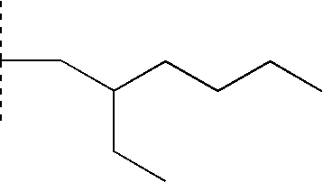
CC(C)CC(CC)CCCC
